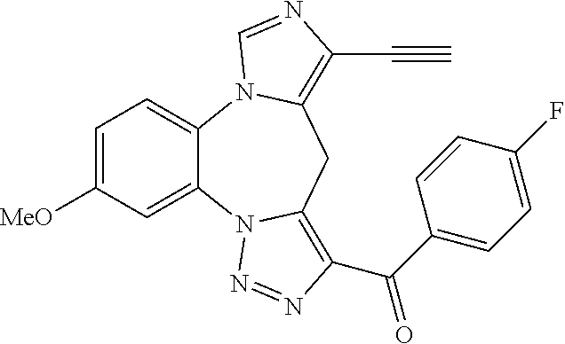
C12=CC=C([MeO])C=C1N1C(=C(C(C3=CC=C(F)C=C3)=O)N=N1)CC1=C(C#C)N=CN21
